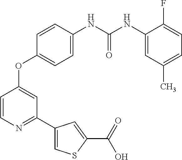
C1=CC(NC(NC2=CC(C)=CC=C2F)=O)=CC=C1OC1=CC(C2=CSC(C(O)=O)=C2)=NC=C1
